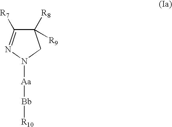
C1([R8])([R9])C([R7])=NN([Aa][Bb][R10])C1
